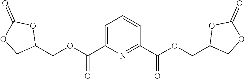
C1(COC(C2=CC=CC(C(OCC3OC(=O)OC3)=O)=N2)=O)OC(=O)OC1
